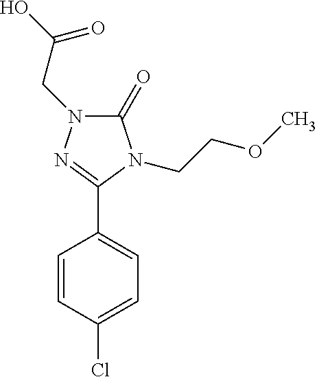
C1(=O)N(CC(O)=O)N=C(C2=CC=C(Cl)C=C2)N1CCOC
